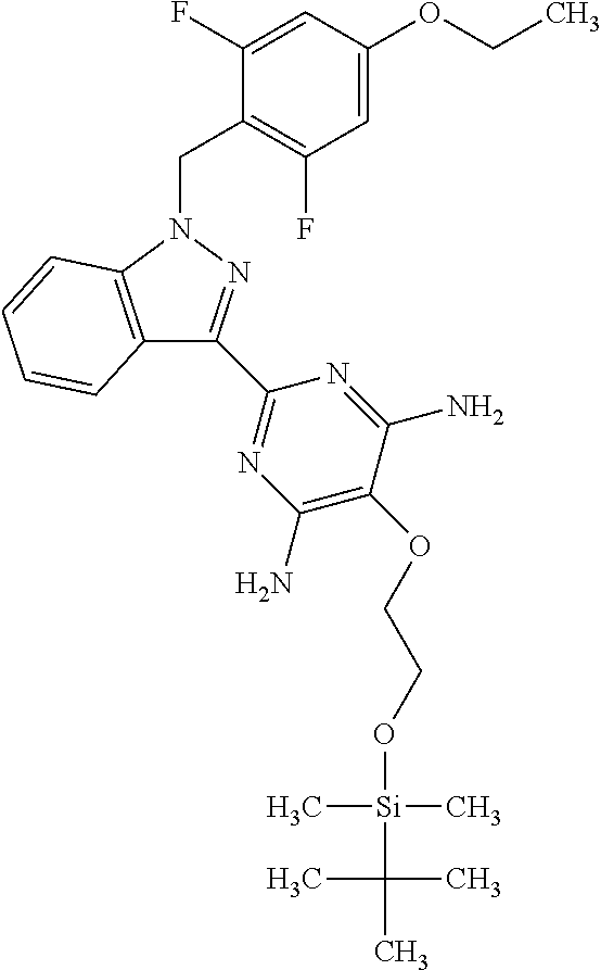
C1(F)=CC(OCC)=CC(F)=C1CN1C2=C(C=CC=C2)C(C2=NC(N)=C(OCCO[Si](C(C)(C)C)(C)C)C(N)=N2)=N1
